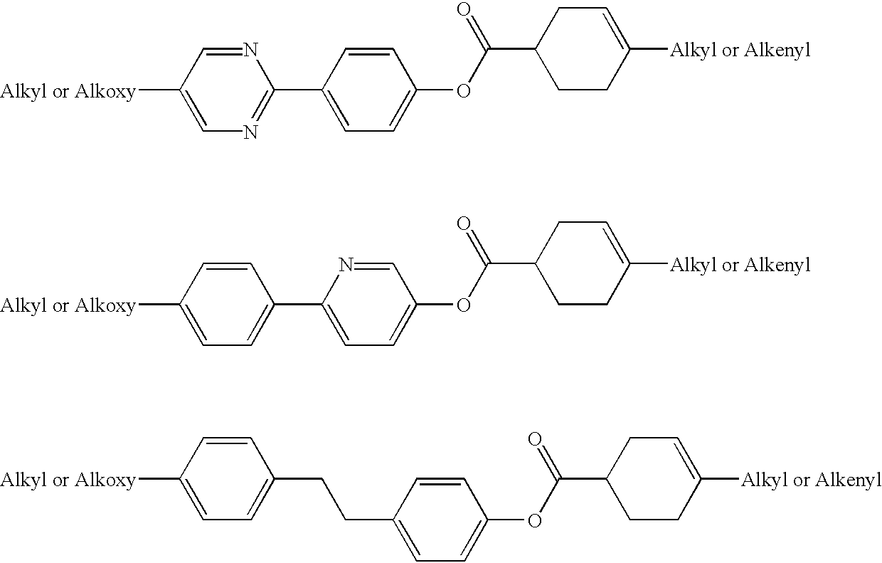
C1([Alkyl or Alkoxy])=CN=C(C2=CC=C(OC(=O)C3CCC([Alkyl or Alkenyl])=CC3)C=C2)N=C1.C1([Alkyl or Alkoxy])=CC=C(C2=CC=C(OC(=O)C3CCC([Alkyl or Alkenyl])=CC3)C=N2)C=C1.C1([Alkyl or Alkoxy])=CC=C(CCC2=CC=C(OC(=O)C3CCC([Alkyl or Alkenyl])=CC3)C=C2)C=C1
